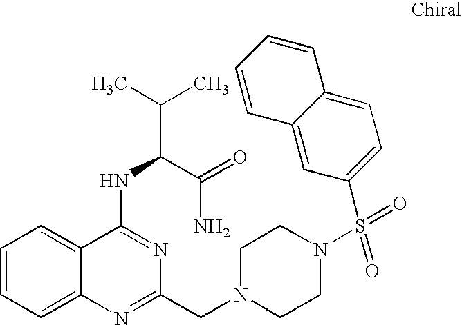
C1=CC=C2C(=C1)C(NC(C(C)C)C(=O)N)=NC(CN1CCN(S(=O)(C3=CC=C4C(=C3)C=CC=C4)=O)CC1)=N2
